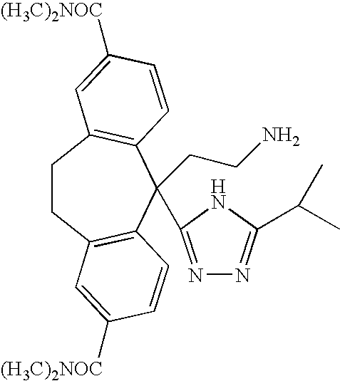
C1CC2=C(C=CC([(H3C)2NOC])=C2)C(CCN)(C2=NN=C(C(C)C)N2)C2=C1C=C([(H3C)2NOC])C=C2
